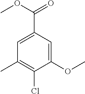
C1(OC)=CC(C(OC)=O)=CC(C)=C1Cl
